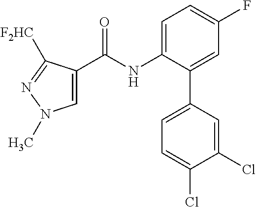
C1=C(NC(C2=CN(C)N=C2[F2HC])=O)C(C2=CC=C(Cl)C(Cl)=C2)=CC(F)=C1
